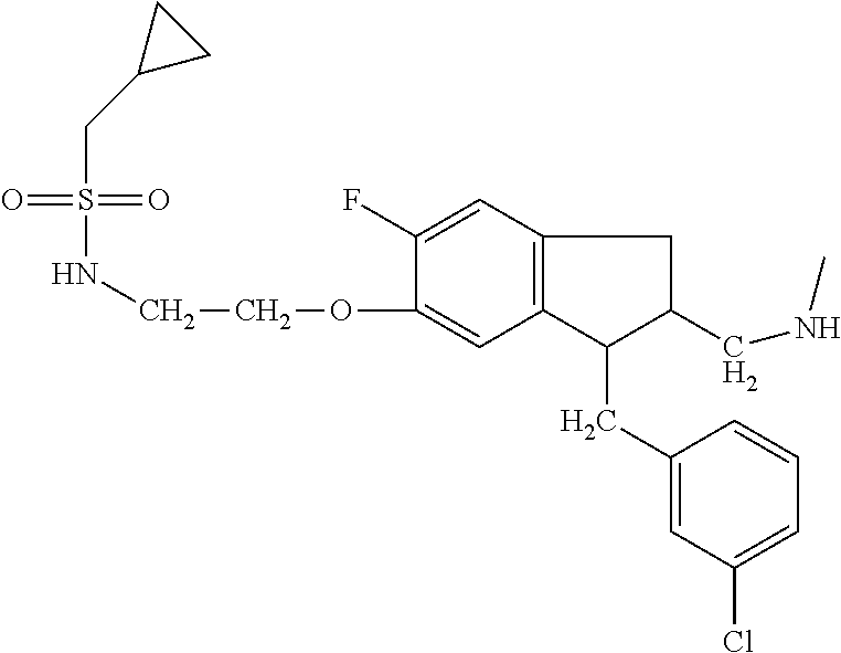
S(=O)(NCCOC1=CC2=C(C=C1F)CC(CNC)C2CC1=CC(Cl)=CC=C1)(=O)CC1CC1
